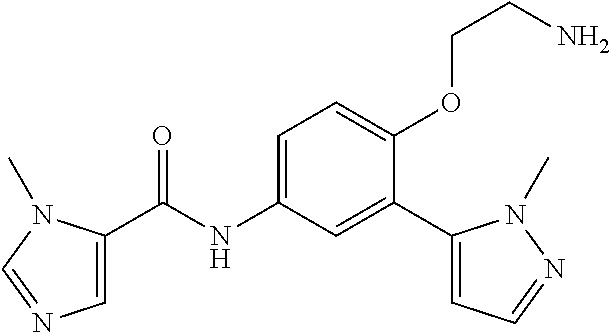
C1=C(C(=O)NC2=CC=C(OCCN)C(C3=CC=NN3C)=C2)N(C)C=N1
